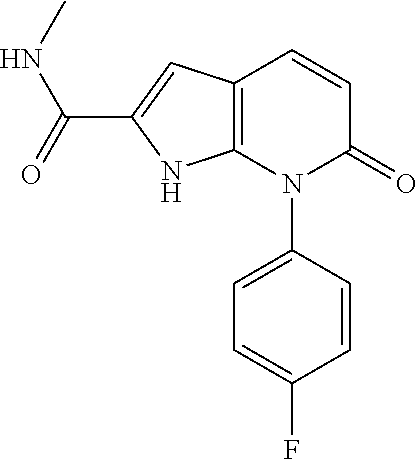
C12=C(C=C(C(NC)=O)N1)C=CC(=O)N2C1=CC=C(F)C=C1
